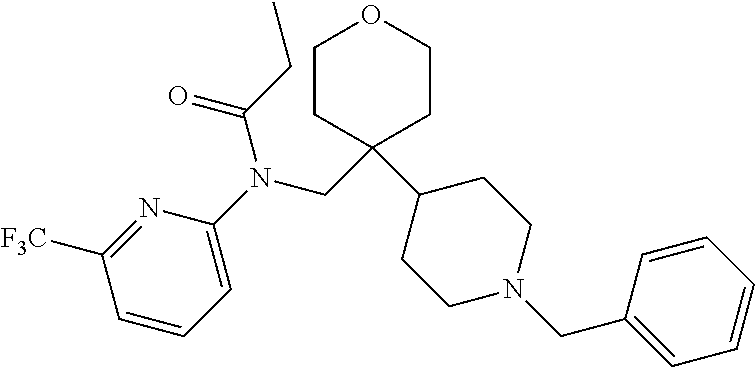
N1=C([F3C])C=CC=C1N(CC1(C2CCN(CC3=CC=CC=C3)CC2)CCOCC1)C(CC)=O
